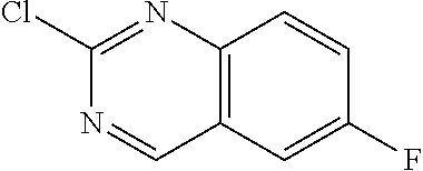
C12=C(C=C(F)C=C1)C=NC(Cl)=N2
